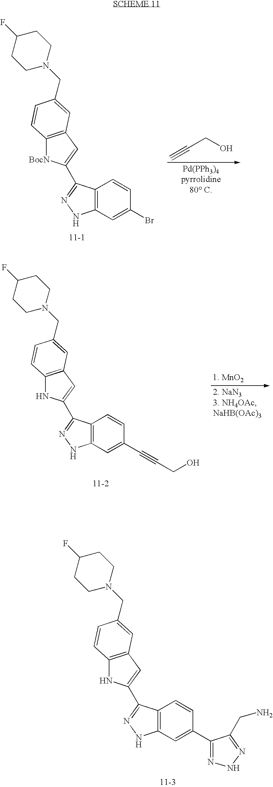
C12=C(C=C(C3=NNN=C3CN)C=C1)NN=C2C1=CC2=C(N1)C=CC(CN1CCC(F)CC1)=C2.C12=C(C=C(C#CCO)C=C1)NN=C2C1=CC2=C(N1)C=CC(CN1CCC(F)CC1)=C2.C12=C(C=C(Br)C=C1)NN=C2C1=CC2=C([BocN]1)C=CC(CN1CCC(F)CC1)=C2.C(CO)#C
